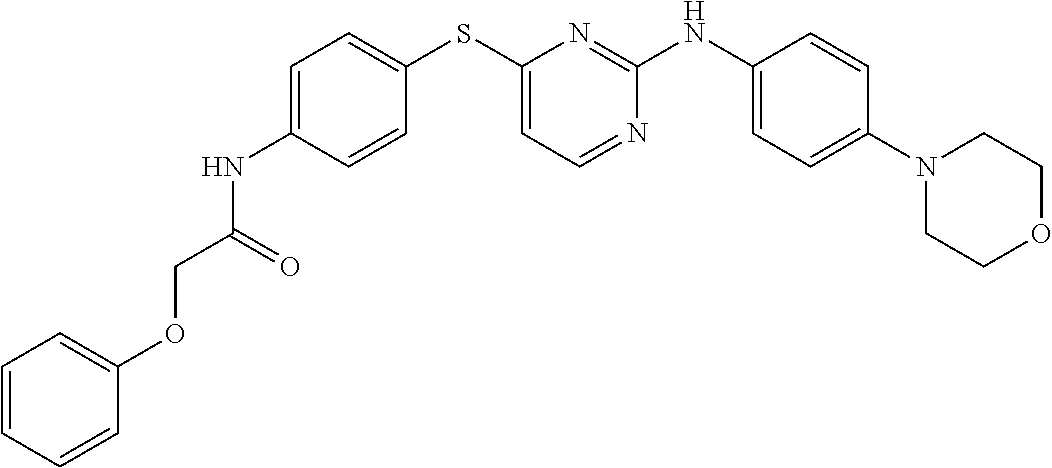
C1=C(NC(=O)COC2=CC=CC=C2)C=CC(SC2=CC=NC(NC3=CC=C(N4CCOCC4)C=C3)=N2)=C1
